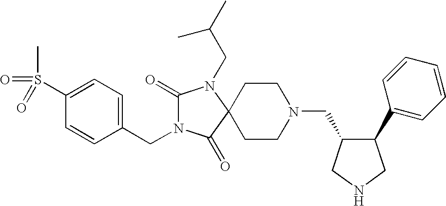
C1(S(C)(=O)=O)=CC=C(CN2C(=O)N(CC(C)C)C3(C2=O)CCN(CC2C(C4=CC=CC=C4)CNC2)CC3)C=C1
